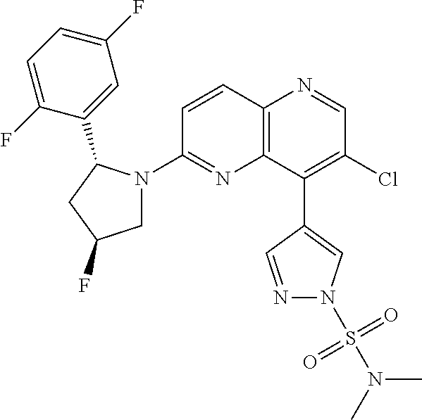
C12=C(C(C3=CN(S(N(C)C)(=O)=O)N=C3)=C(Cl)C=N1)N=C(N1CC(F)CC1C1=CC(F)=CC=C1F)C=C2
